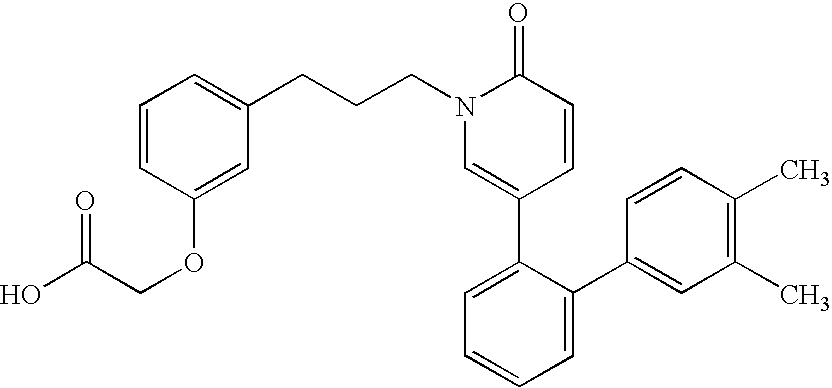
C(CN1C=C(C2=CC=CC=C2C2=CC(C)=C(C)C=C2)C=CC1=O)CC1=CC=CC(OCC(O)=O)=C1
